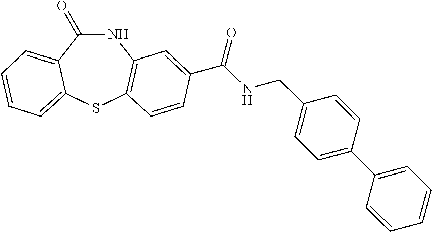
N1C(=O)C2=CC=CC=C2SC2=C1C=C(C(NCC1=CC=C(C3=CC=CC=C3)C=C1)=O)C=C2
